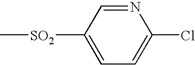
N1=CC([SO2]C)=CC=C1Cl
